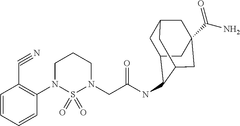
C1=CC=CC(N2S(=O)(=O)N(CC(NC3C4CC5CC(C(N)=O)(CC3C5)C4)=O)CCC2)=C1C#N
